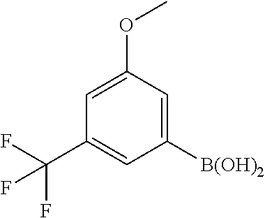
C1([B(OH)2])=CC(OC)=CC(C(F)(F)F)=C1
